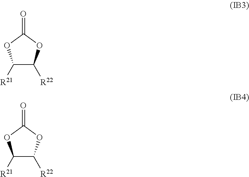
C1([R21])C([R22])OC(=O)O1.C1([R21])C([R22])OC(=O)O1
